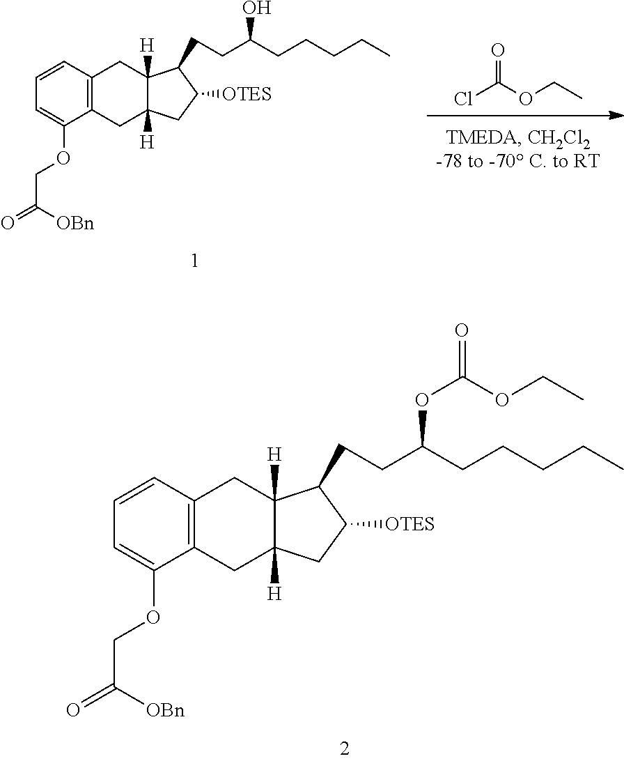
ClC(OCC)=O.C1=C(OCC(=O)[OBn])C2=C(C=C1)CC1([H])C([H])(C2)CC([OTES])C1CCC(O)CCCCC.C1=C(OCC(=O)[OBn])C2=C(C=C1)CC1([H])C([H])(C2)CC([OTES])C1CCC(OC(OCC)=O)CCCCC
